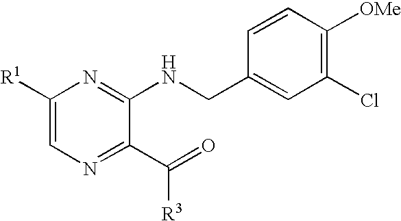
C1([R1])=CN=C(C(=O)[R3])C(NCC2=CC(Cl)=C([OMe])C=C2)=N1
